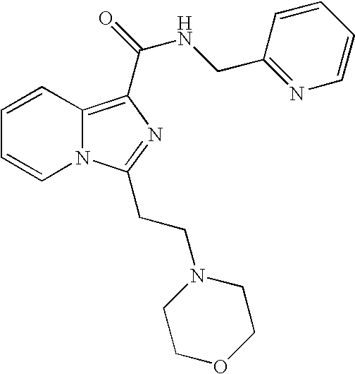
C1=CC2=C(C(=O)NCC3=NC=CC=C3)N=C(CCN3CCOCC3)N2C=C1
